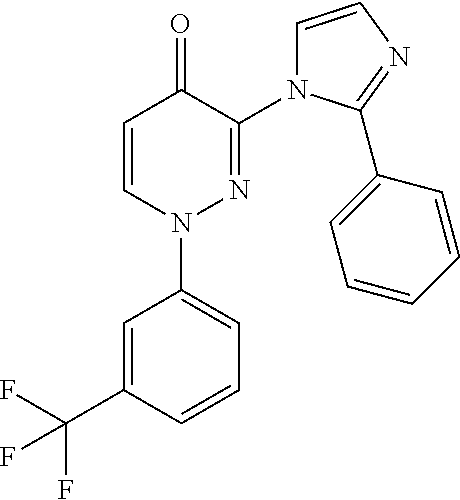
C1=CN(C2=CC=CC(C(F)(F)F)=C2)N=C(N2C=CN=C2C2=CC=CC=C2)C1=O
